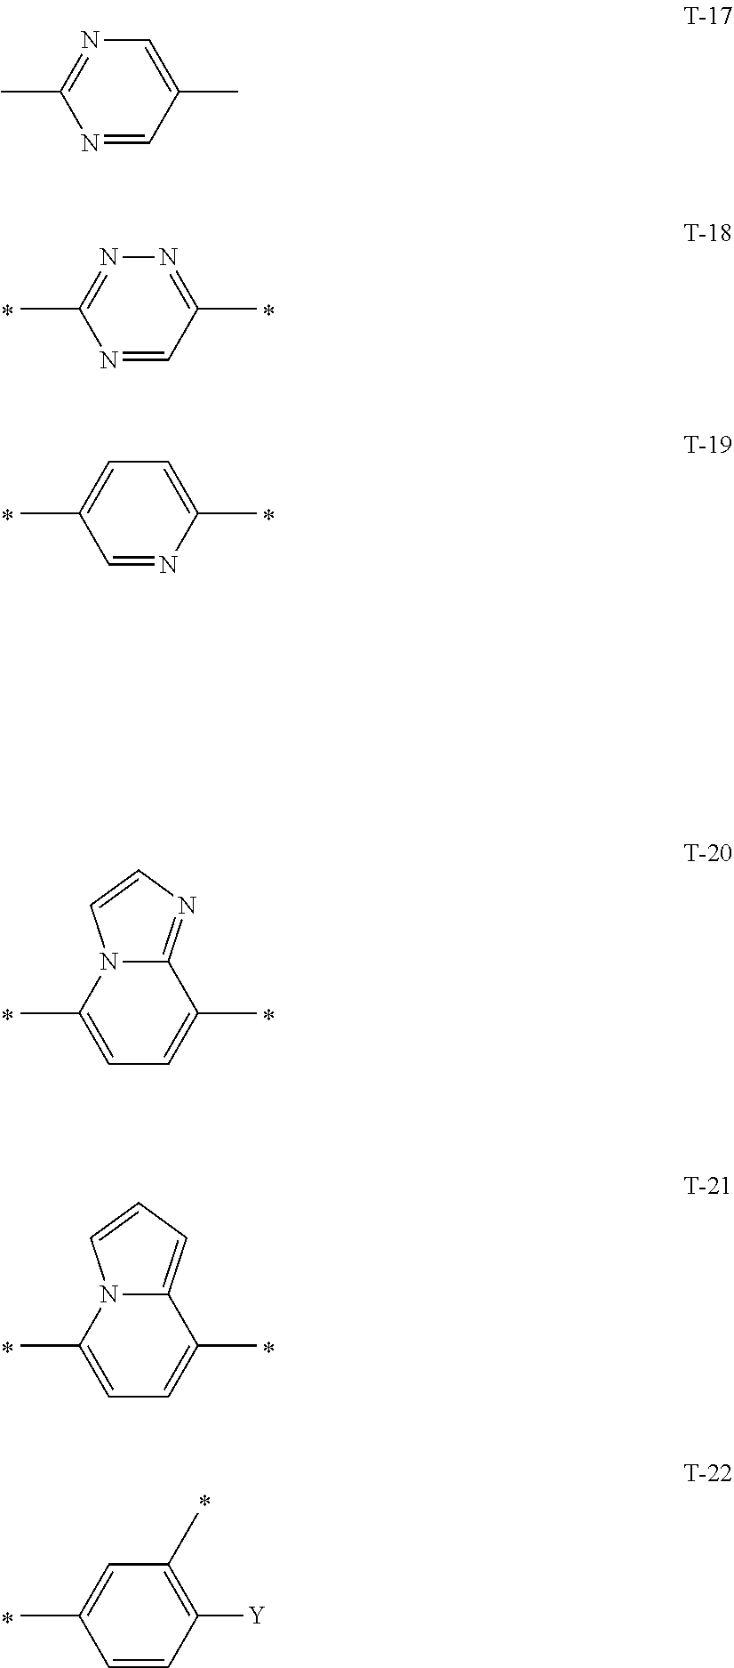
CC1=NC=C(C)C=N1.CC1=NN=C(C)C=N1.CC1=CC=C(C)N=C1.CC1=CC=C(C)C2=NC=CN12.CC1=CC=C(C)C2=CC=CN12.CC1=CC(C)=C([Y])C=C1
